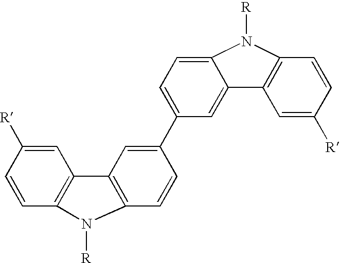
C1=C(C2=CC3=C(C=C2)N([R])C2=C3C=C([R])C=C2)C=C2C(=C1)N([R])C1=C2C=C([R])C=C1
